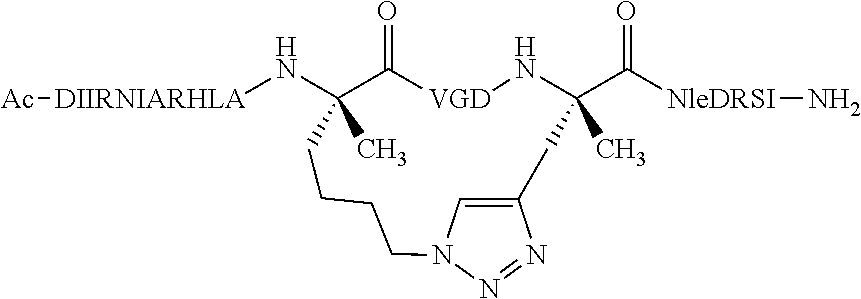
[DIIRNIARHLA](NC1(C)C(=O)[VGD]NC(C(=O)[NleDRSI]N)(C)CC2=CN(N=N2)CCCC1)[Ac]
